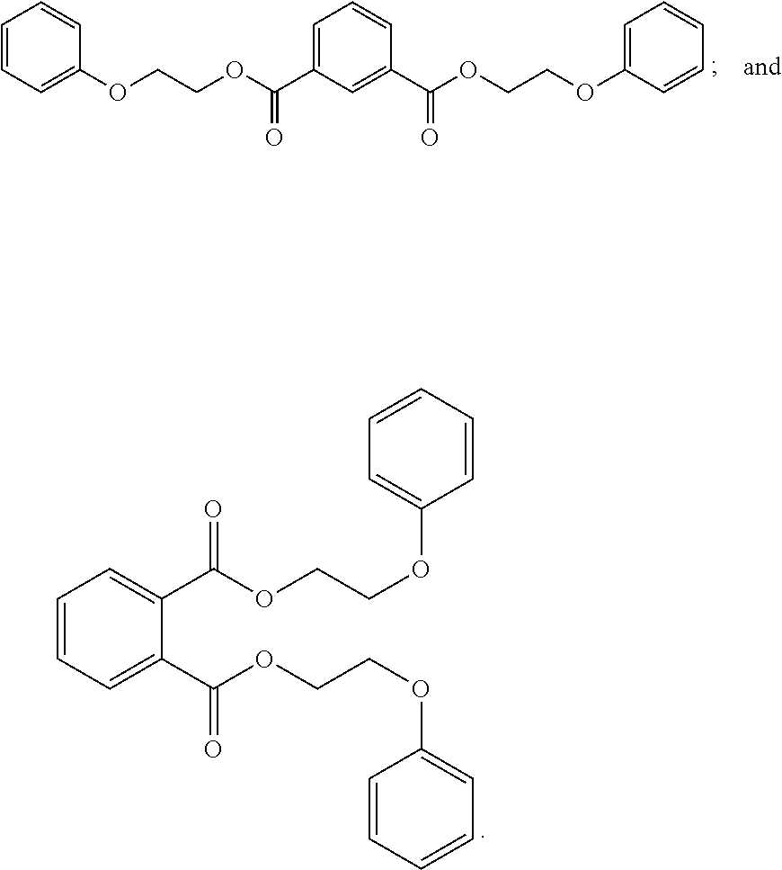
C1=CC=C(OCCOC(=O)C2=CC=CC(C(OCCOC3=CC=CC=C3)=O)=C2)C=C1.C1=CC=C(C(OCCOC2=CC=CC=C2)=O)C(C(OCCOC2=CC=CC=C2)=O)=C1
